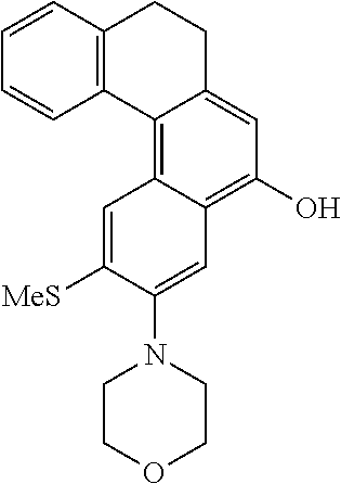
C1=CC2=C(C=C1)C1=C3C(=C(O)C=C1CC2)C=C(N1CCOCC1)C([MeS])=C3
